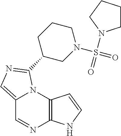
C12=CN=C(C3CN(S(=O)(=O)N4CCCC4)CCC3)N1C1=C(N=C2)NC=C1
